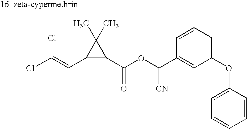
C1(C(OC(C2=CC(OC3=CC=CC=C3)=CC=C2)[CN])=O)C(C)(C)C1C=C(Cl)Cl
